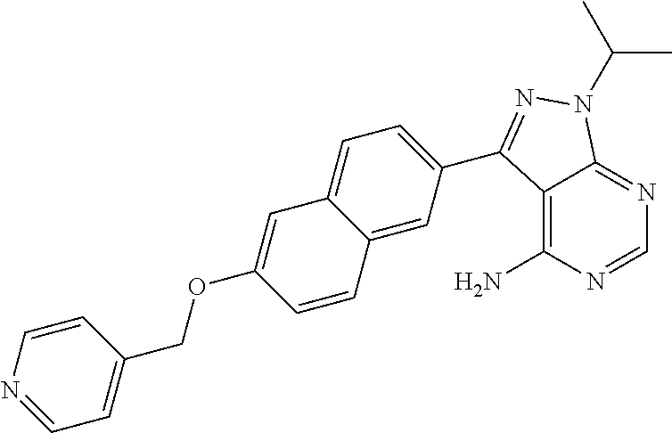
C12=C(N)N=CN=C1N(C(C)C)N=C2C1=CC=C2C(=C1)C=CC(OCC1=CC=NC=C1)=C2
